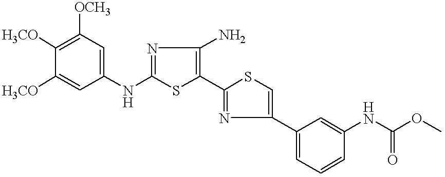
C1=C(NC2=NC(N)=C(C3=NC(C4=CC=CC(NC(OC)=O)=C4)=CS3)S2)C=C([H3CO])C([H3CO])=C1[OCH3]
